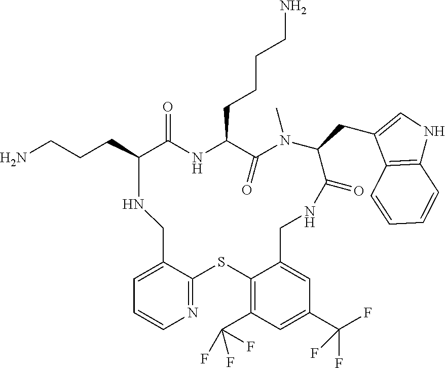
C12=C(C(F)(F)F)C=C(C(F)(F)F)C=C1CNC(=O)C(CC1=CNC3=C1C=CC=C3)N(C)C(=O)C(CCCCN)NC(=O)C(CCCN)NCC1=CC=CN=C1S2
